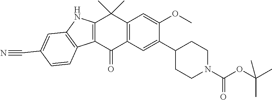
C12=C(C(=O)C3=C(C1(C)C)C=C(OC)C(C1CCN(C(OC(C)(C)C)=O)CC1)=C3)C1=C(N2)C=C(C#N)C=C1
